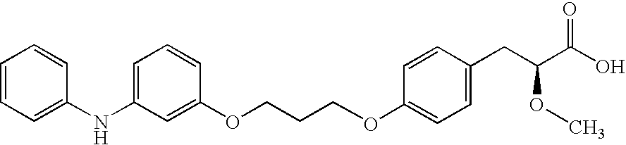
O(CCCOC1=CC(NC2=CC=CC=C2)=CC=C1)C1=CC=C(CC(C(O)=O)OC)C=C1
